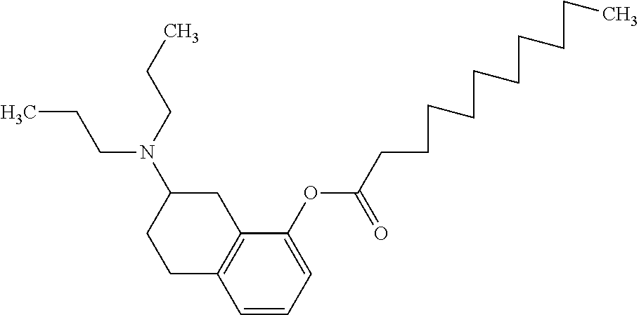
C1=CC=C(OC(CCCCCCCCCC)=O)C2=C1CCC(N(CCC)CCC)C2
